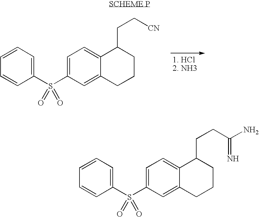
C1=CC=C(S(C2=CC=C3C(=C2)CCCC3CC[CN])(=O)=O)C=C1.C1=CC=C(S(C2=CC=C3C(=C2)CCCC3CCC(N)=N)(=O)=O)C=C1
